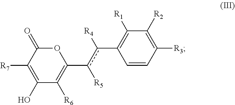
C1([R2])=C([R3])C=CC(c([R4])c([R5])C2=C([R6])C(O)=C([R7])C(=O)O2)=C1[R1]
